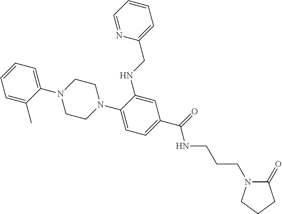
C1(N2CCN(C3=CC=C(C(NCCCN4C(=O)CCC4)=O)C=C3NCC3=CC=CC=N3)CC2)=CC=CC=C1C
